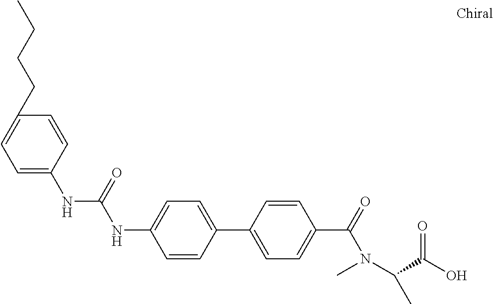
C1=CC(C2=CC=C(C(N(C)C(C(O)=O)C)=O)C=C2)=CC=C1NC(NC1=CC=C(CCCC)C=C1)=O
